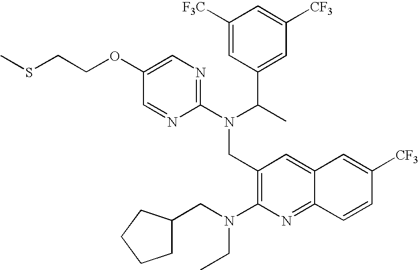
CSCCOC1=CN=C(N(C(C)C2=CC([CF3])=CC([F3C])=C2)CC2=C(N(CC3CCCC3)CC)N=C3C(=C2)C=C([CF3])C=C3)N=C1
